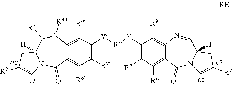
N1=CC2([H])Cc([R2])cN2C(=O)C2=C([R6])C([R7])=C([Y][R][Y]C3=C([R7])C([R6])=C4C(=O)N5C([H])(Cc([R2])c5)C([R31])N([R30])C4=C3[R9])C([R9])=C12
